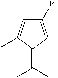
C1([Ph])=CC(=C(C)C)C(C)=C1
